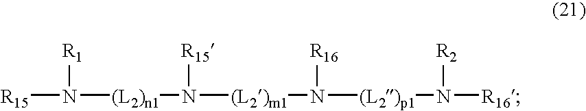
[R15]N([R1])[(L2)n1]N([R15])[(L2)m1]N([(L2)p1]N([R16])[R2])[R16]
